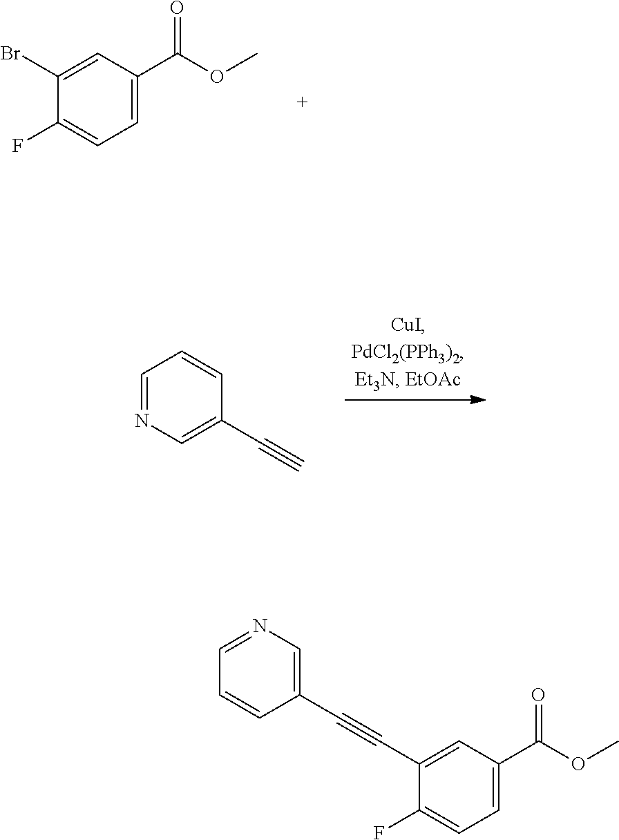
C1(Br)=CC(C(OC)=O)=CC=C1F.C1=CC(C#C)=CN=C1.C1=CC(C#CC2=CC(C(=O)OC)=CC=C2F)=CN=C1
